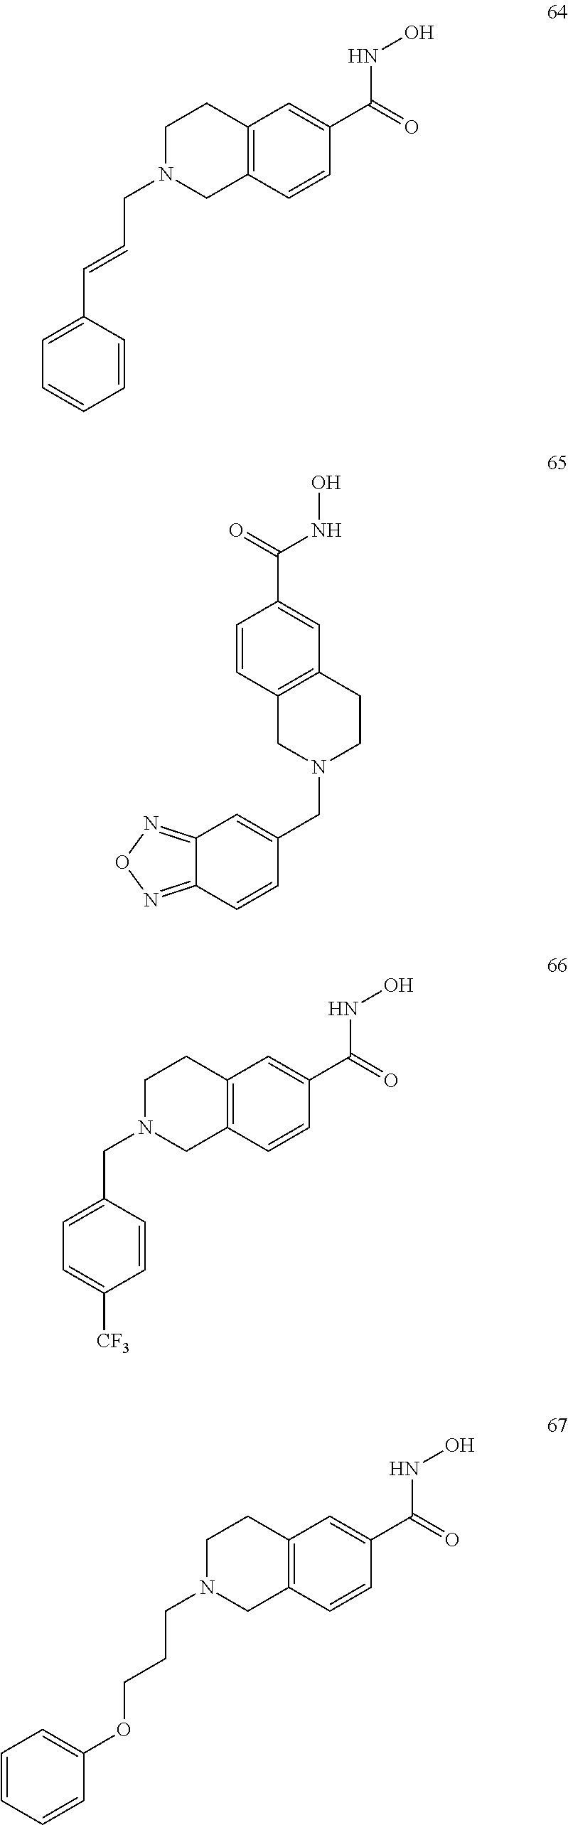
C1N(CC=CC2=CC=CC=C2)CC2=C(C1)C=C(C(=O)NO)C=C2.C1=CC2=C(C=C1C(=O)NO)CCN(CC1=CC3=NON=C3C=C1)C2.C1N(CC2=CC=C([CF3])C=C2)CC2=C(C1)C=C(C(=O)NO)C=C2.C1N(CCCOC2=CC=CC=C2)CC2=C(C1)C=C(C(=O)NO)C=C2
